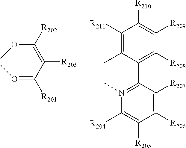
O(=C(C(=C(OC)[R202])[R203])[R201])C.C1([R211])=C(C)C(C2=N(C)C([R204])=C([R205])C([R206])=C2[R207])=C([R208])C([R209])=C1[R210]
